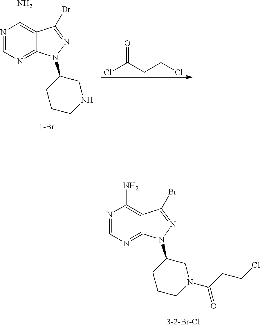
N1=CN=C2C(=C1N)C(Br)=NN2C1CCCN(C(CCCl)=O)C1.N1=CN=C2C(=C1N)C(Br)=NN2C1CCCNC1.O=C(CCCl)Cl
